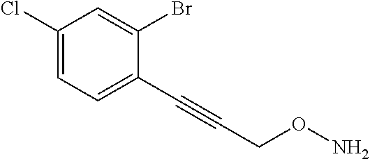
C1(Cl)=CC=C(C#CCON)C(Br)=C1
